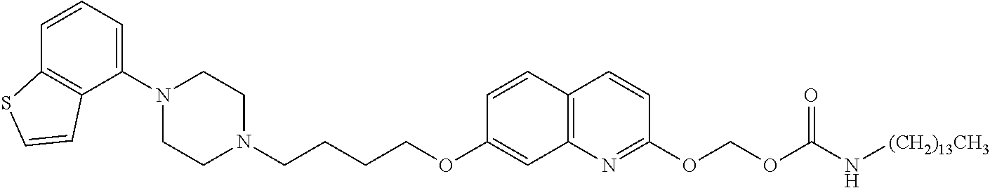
C1=CC2=C(C(N3CCN(CCCCOC4=CC5=C(C=C4)C=CC(OCOC(N[(CH2)13CH3])=O)=N5)CC3)=C1)C=CS2
